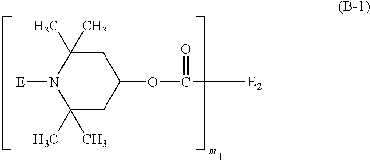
C1C(C)(C)N([E])C(C)(C)CC1OC([E2])=O
